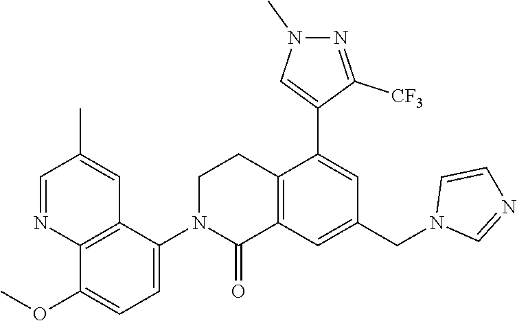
C12=C(C=C(CN3C=NC=C3)C=C1C1=CN(C)N=C1[CF3])C(=O)N(C1=CC=C(OC)C3=C1C=C(C)C=N3)CC2
